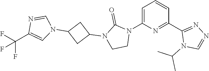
C1=C(N2C(=O)N(C3CC(N4C=NC(C(F)(F)F)=C4)C3)CC2)N=C(C2=NN=CN2C(C)C)C=C1
